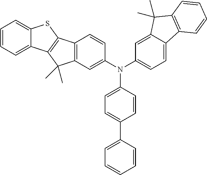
C1=CC=C2C(=C1)SC1=C2C(C)(C)C2=C1C=CC(N(C1=CC=C3C(=C1)C(C)(C)C1=C3C=CC=C1)C1=CC=C(C3=CC=CC=C3)C=C1)=C2
